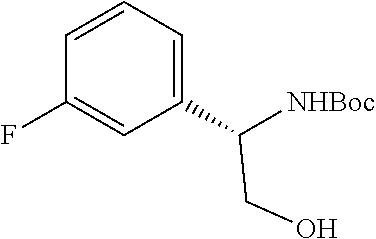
C1=CC=C(C(CO)[NHBoc])C=C1F
